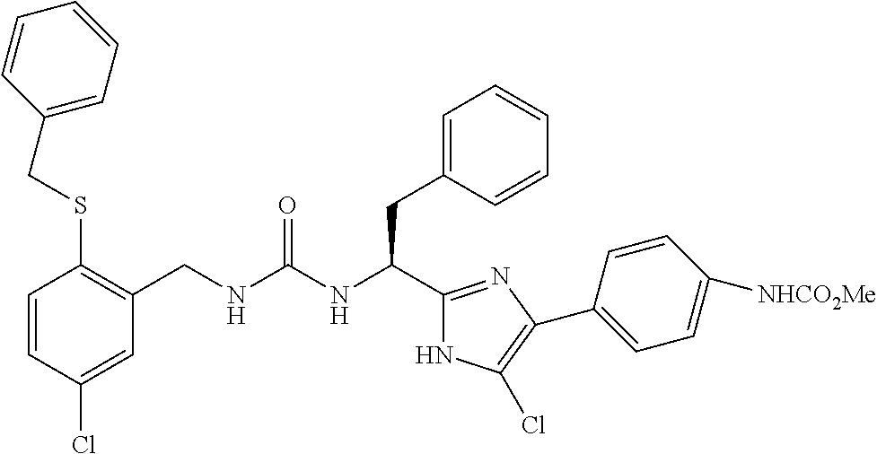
C(NC(CC1=CC=CC=C1)C1=NC(C2=CC=C([NHCO2Me])C=C2)=C(Cl)N1)(=O)NCC1=C(SCC2=CC=CC=C2)C=CC(Cl)=C1
